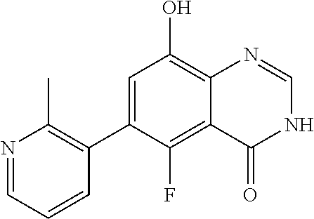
C1(C2=C(C)N=CC=C2)=CC(O)=C2C(=C1F)C(=O)NC=N2
